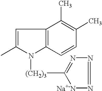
C1=C(C)N([(CH2)3]C2=NN=N[Na+-N]2)C2=C1C(C)=C(C)C=C2
